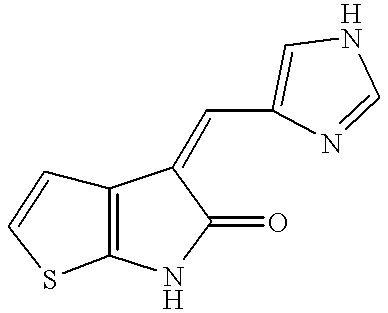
C12=C(NC(=O)C1=CC1=CNC=N1)SC=C2
